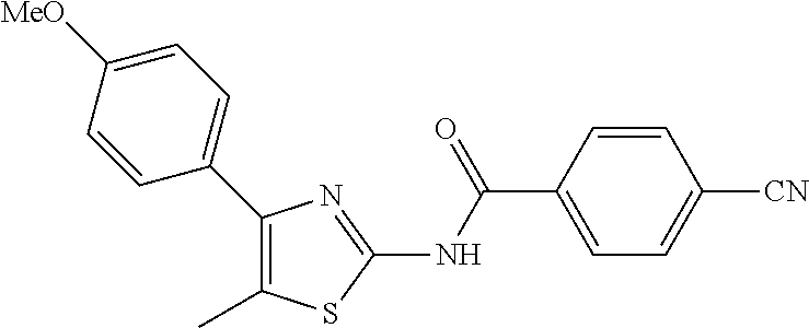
C1=CC(C(NC2=NC(C3=CC=C([MeO])C=C3)=C(C)S2)=O)=CC=C1[CN]
